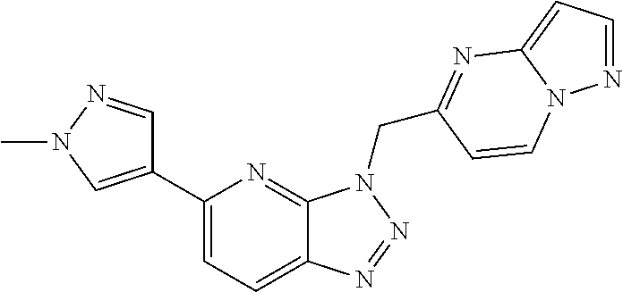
C1(C2=CN(C)N=C2)=CC=C2C(=N1)N(CC1=NC3=CC=NN3C=C1)N=N2
